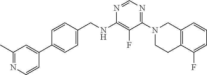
N1=CN=C(N2CCC3=C(C2)C=CC=C3F)C(F)=C1NCC1=CC=C(C2=CC(C)=NC=C2)C=C1
